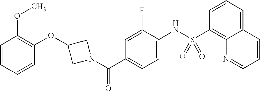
C1(OC2CN(C(C3=CC=C(NS(C4=C5C(=CC=C4)C=CC=N5)(=O)=O)C(F)=C3)=O)C2)=C(OC)C=CC=C1
